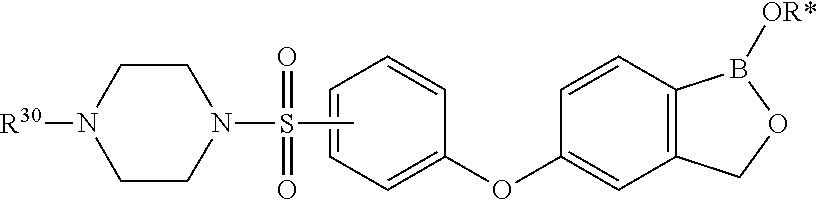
C1=C(OC2=CC3=C(C=C2)B([OR*])OC3)C=CC=C1.CS(N1CCN([R30])CC1)(=O)=O
